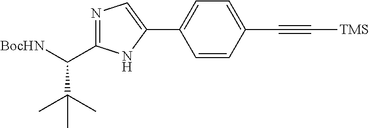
N1=C(C([BocHN])C(C)(C)C)NC(C2=CC=C(C#C[TMS])C=C2)=C1
